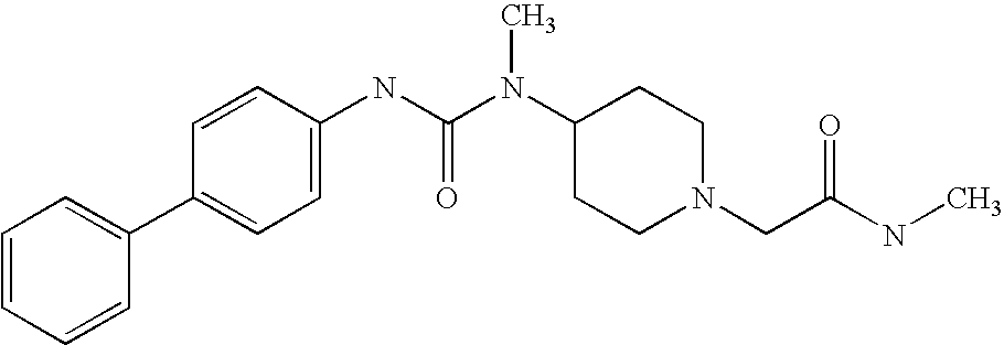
C1=CC=CC(C2=CC=C(NC(N(C3CCN(CC(NC)=O)CC3)C)=O)C=C2)=C1
